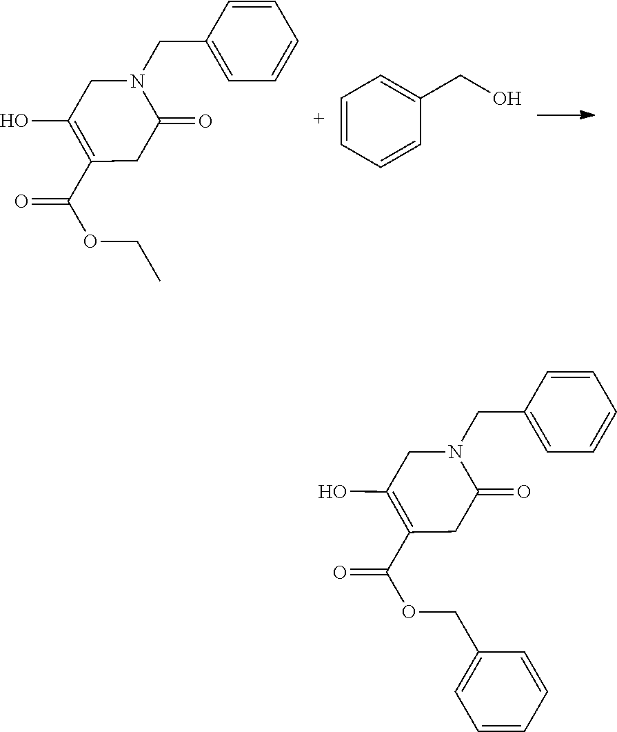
C1(O)=C(C(OCC)=O)CC(=O)N(CC2=CC=CC=C2)C1.C1=CC=CC(CO)=C1.C1(O)=C(C(OCC2=CC=CC=C2)=O)CC(=O)N(CC2=CC=CC=C2)C1
